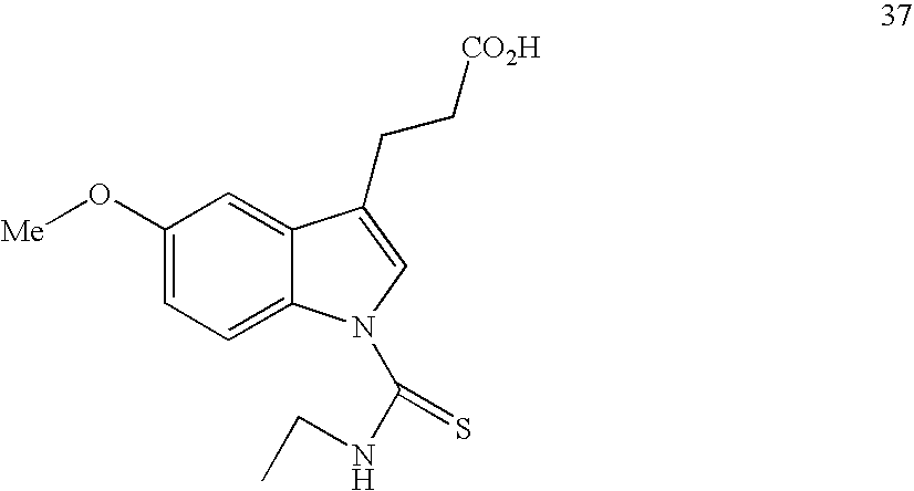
C1=C2C(=CC=C1O[Me])N(C(NCC)=S)C=C2CC[CO2H]
